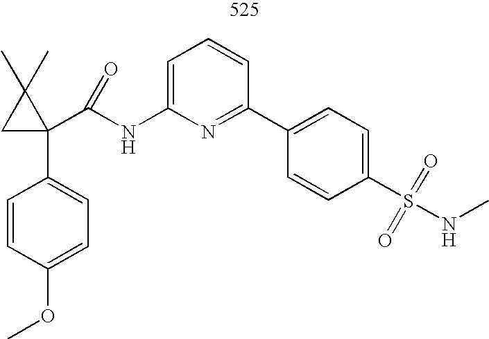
C1=CC(OC)=CC=C1C1(C(NC2=CC=CC(C3=CC=C(S(=O)(=O)NC)C=C3)=N2)=O)C(C)(C)C1
